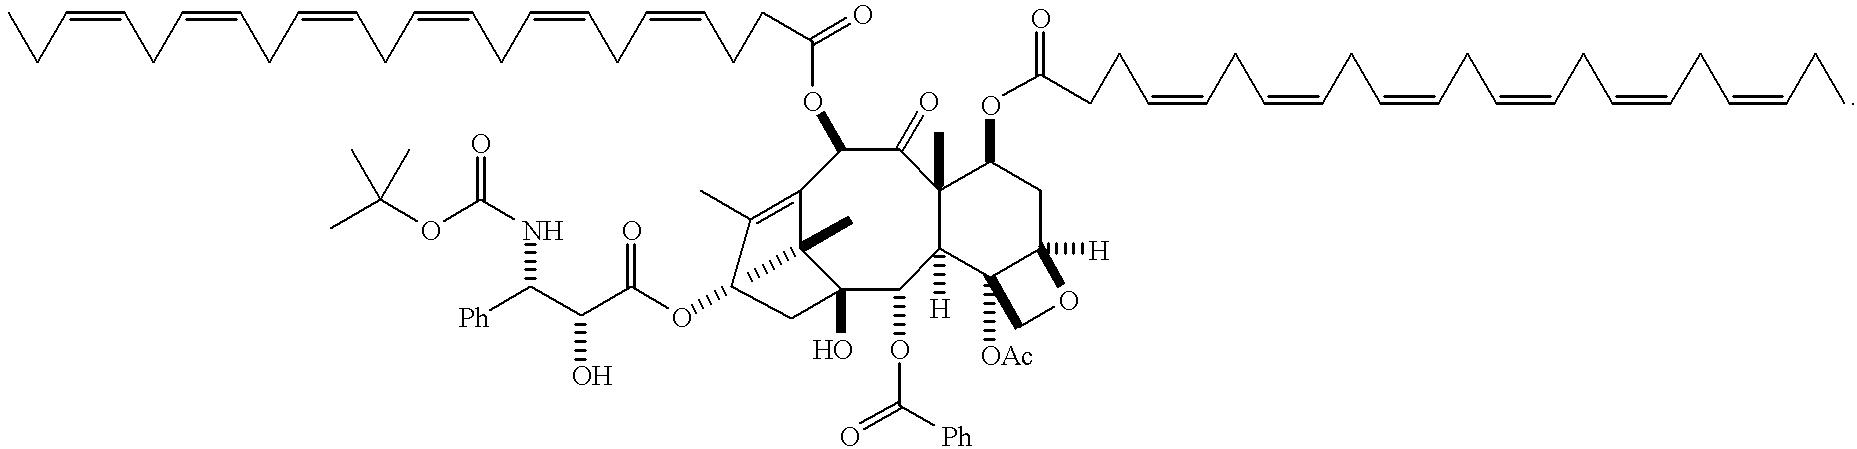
C(=CCC)CC=CCC=CCC=CCC=CCC=CCCC(=O)OC1C2=C(C)C(OC(C(C([Ph])NC(OC(C)(C)C)=O)O)=O)CC(O)(C2(C)C)C(OC(=O)[Ph])C2([H])C(C)(C1=O)C(OC(=O)CCC=CCC=CCC=CCC=CCC=CCC=CCC)CC1([H])C2([OAc])CO1
